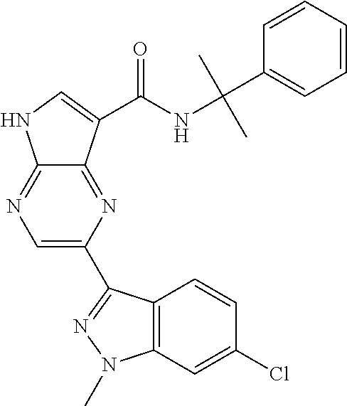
C1=C(C2=NN(C)C3=C2C=CC(Cl)=C3)N=C2C(=N1)NC=C2C(NC(C)(C1=CC=CC=C1)C)=O
